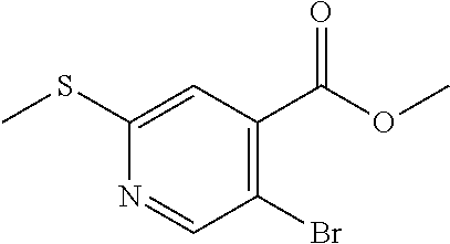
CSC1=CC(C(OC)=O)=C(Br)C=N1
